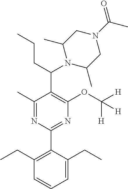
C1(C)=NC(C2=C(CC)C=CC=C2CC)=NC(OC([H])([H])[H])=C1C(CCC)N1C(C)CN(C(=O)C)CC1C
